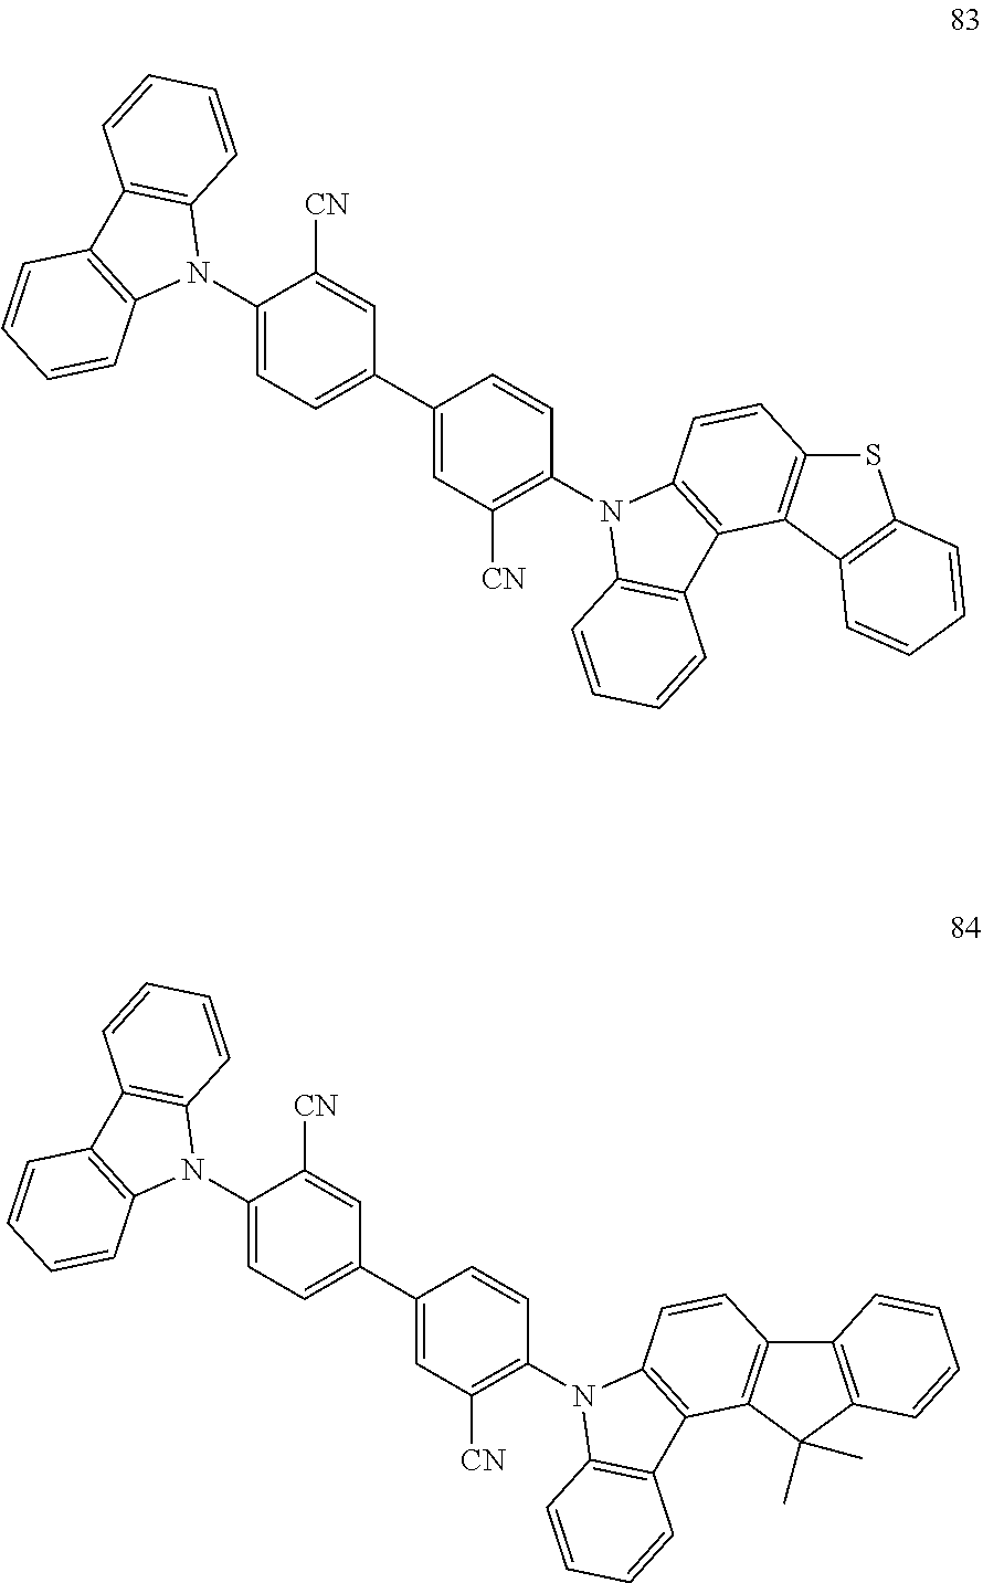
C1(N2C3=C(C4=C2C=CC=C4)C=CC=C3)=CC=C(C2=CC([CN])=C(N3C4=C(C5=C3C=CC3=C5C5=C(S3)C=CC=C5)C=CC=C4)C=C2)C=C1[CN].C1(N2C3=C(C4=C2C=CC=C4)C=CC=C3)=CC=C(C2=CC([CN])=C(N3C4=C(C5=C3C=CC3=C5C(C)(C)C5=C3C=CC=C5)C=CC=C4)C=C2)C=C1[CN]
